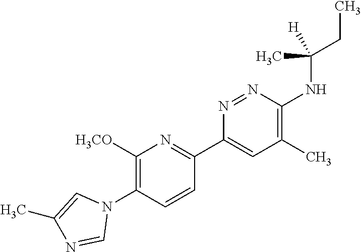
C1([H3CO])=C(N2C=C(C)N=C2)C=CC(C2=CC(C)=C(NC(CC)([H])C)N=N2)=N1
